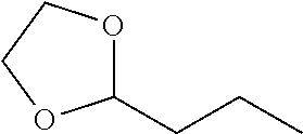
C1(CCC)OCCO1
